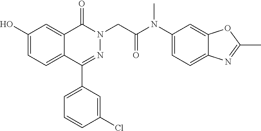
C1(C2=CC=CC(Cl)=C2)=NN(CC(N(C2=CC=C3C(=C2)OC(C)=N3)C)=O)C(=O)C2=CC(O)=CC=C12
